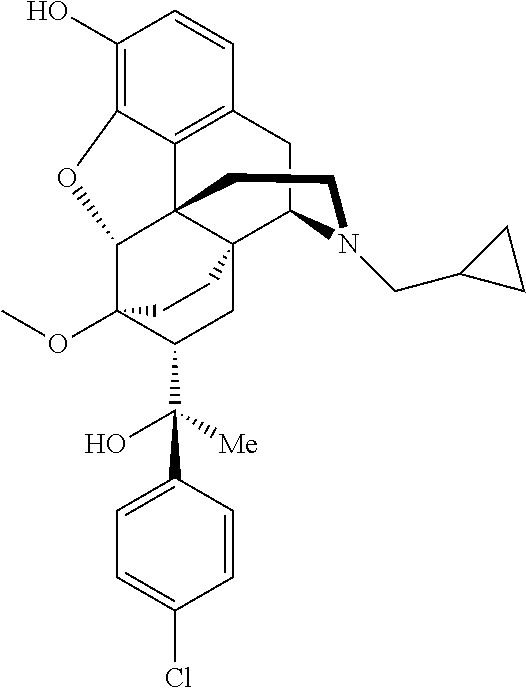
C1(O)=C2C3=C(C=C1)CC1N(CC4CC4)CCC34C(C3(OC)C(C([Me])(O)C5=CC=C(Cl)C=C5)CC41CC3)O2
